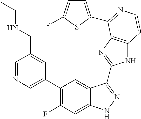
C1=C(C2=C(F)C=C3C(=C2)C(C2=NC4=C(N2)C=CN=C4C2=CC=C(F)S2)=NN3)C=C(CNCC)C=N1
